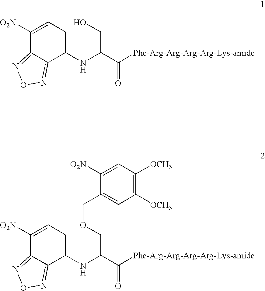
C1(NC(C([Phe-Arg-Arg-Arg-Arg-Lys-amide])=O)COCC2=CC([OCH3])=C([OCH3])C=C2[O2N])=CC=C([O2N])C2=NON=C12.C1(NC(C([Phe-Arg-Arg-Arg-Arg-Lys-amide])=O)CO)=CC=C([O2N])C2=NON=C12
